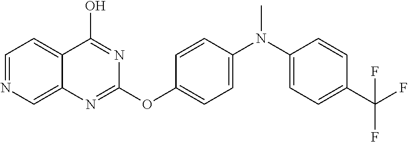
C1=NC=C2C(=C1)C(O)=NC(OC1=CC=C(N(C)C3=CC=C(C(F)(F)F)C=C3)C=C1)=N2
